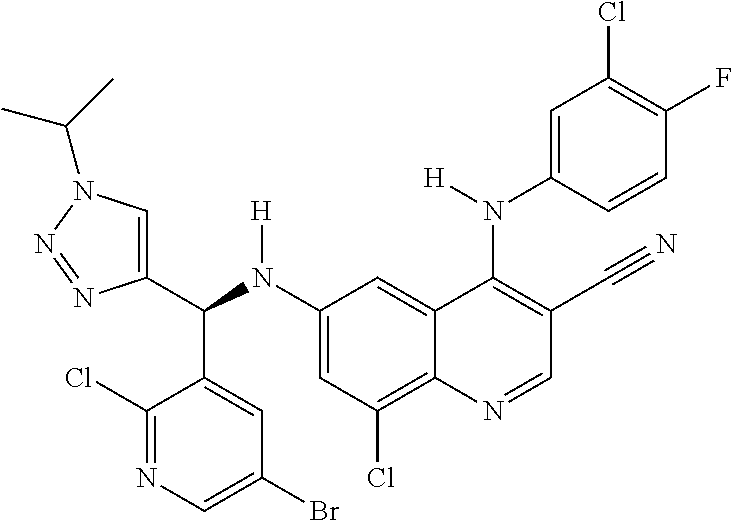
C1(N(C(C2=CN(C(C)C)N=N2)C2=CC(Br)=CN=C2Cl)[H])=CC(Cl)=C2C(=C1)C(N(C1=CC(Cl)=C(F)C=C1)[H])=C(C#N)C=N2
